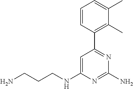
C1=C(NCCCN)N=C(N)N=C1C1=C(C)C(C)=CC=C1
